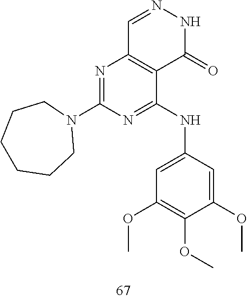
C1=NNC(=O)C2=C1N=C(N1CCCCCC1)N=C2NC1=CC(OC)=C(OC)C(OC)=C1
